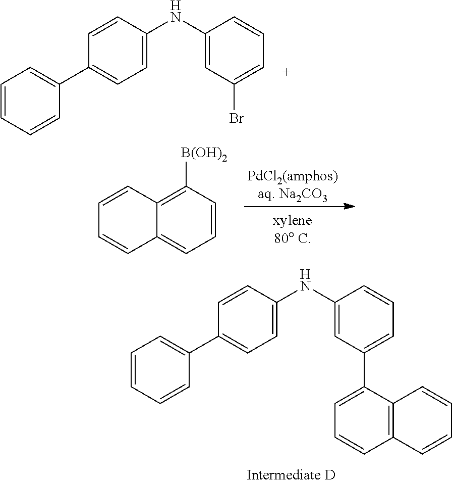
C1=CC=CC(C2=CC=C(NC3=CC(C4=CC=CC5=C4C=CC=C5)=CC=C3)C=C2)=C1.C1=CC=CC(C2=CC=C(NC3=CC(Br)=CC=C3)C=C2)=C1.C1=CC2=C([B(OH)2])C=CC=C2C=C1
